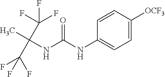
O=C(NC1=CC=C([OCF3])C=C1)NC(C)(C(F)(F)F)C(F)(F)F
